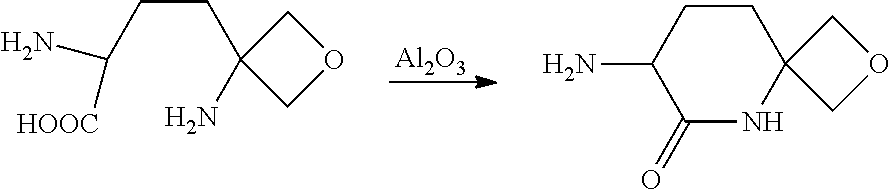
[Al2O3].C(C1(N)COC1)CC(N)[HOOC].C1(=O)NC2(CCC1N)COC2
